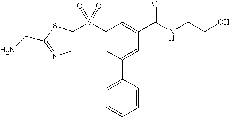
S(C1=CC(C2=CC=CC=C2)=CC(C(NCCO)=O)=C1)(=O)(=O)C1=CN=C(CN)S1
